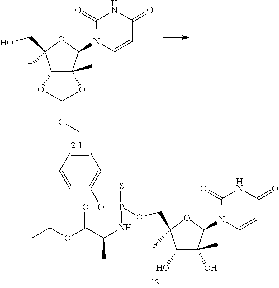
C1(O)C(C)(O)C(N2C=CC(=O)NC2=O)OC1(COP(OC1=CC=CC=C1)(=S)NC(C(OC(C)C)=O)C)F.C12C(C)(C(N3C=CC(=O)NC3=O)OC1(CO)F)OC(OC)O2
